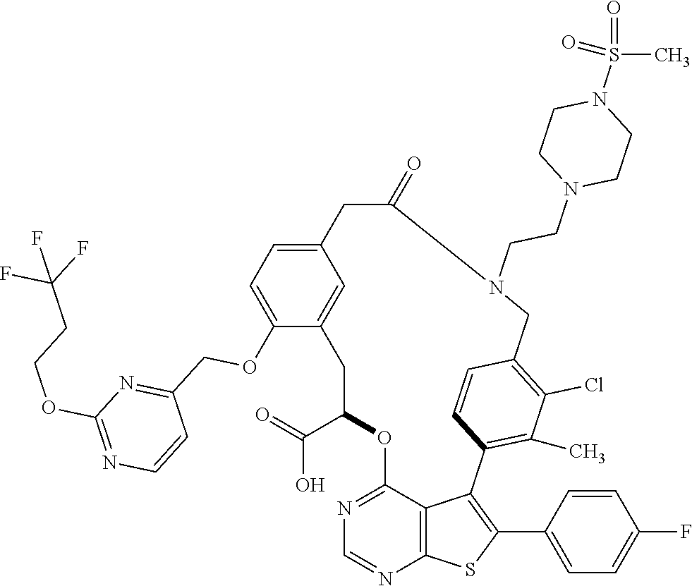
C1C(C(=O)O)OC2=NC=NC3=C2C(=C(C2=CC=C(F)C=C2)S3)C2=C(C)C(Cl)=C(C=C2)CN(CCN2CCN(S(C)(=O)=O)CC2)C(=O)CC2=CC=C(OCC3=NC(OCCC(F)(F)F)=NC=C3)C1=C2
